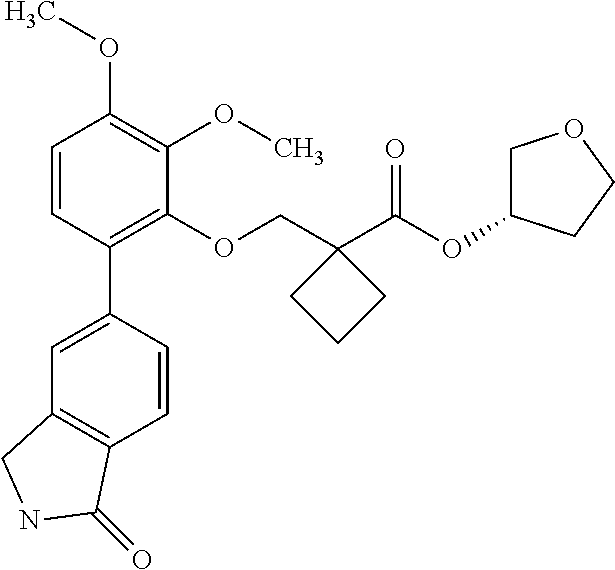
C1=CC(C2=CC3=C(C=C2)C(=O)NC3)=C(OCC2(C(OC3COCC3)=O)CCC2)C(OC)=C1OC
